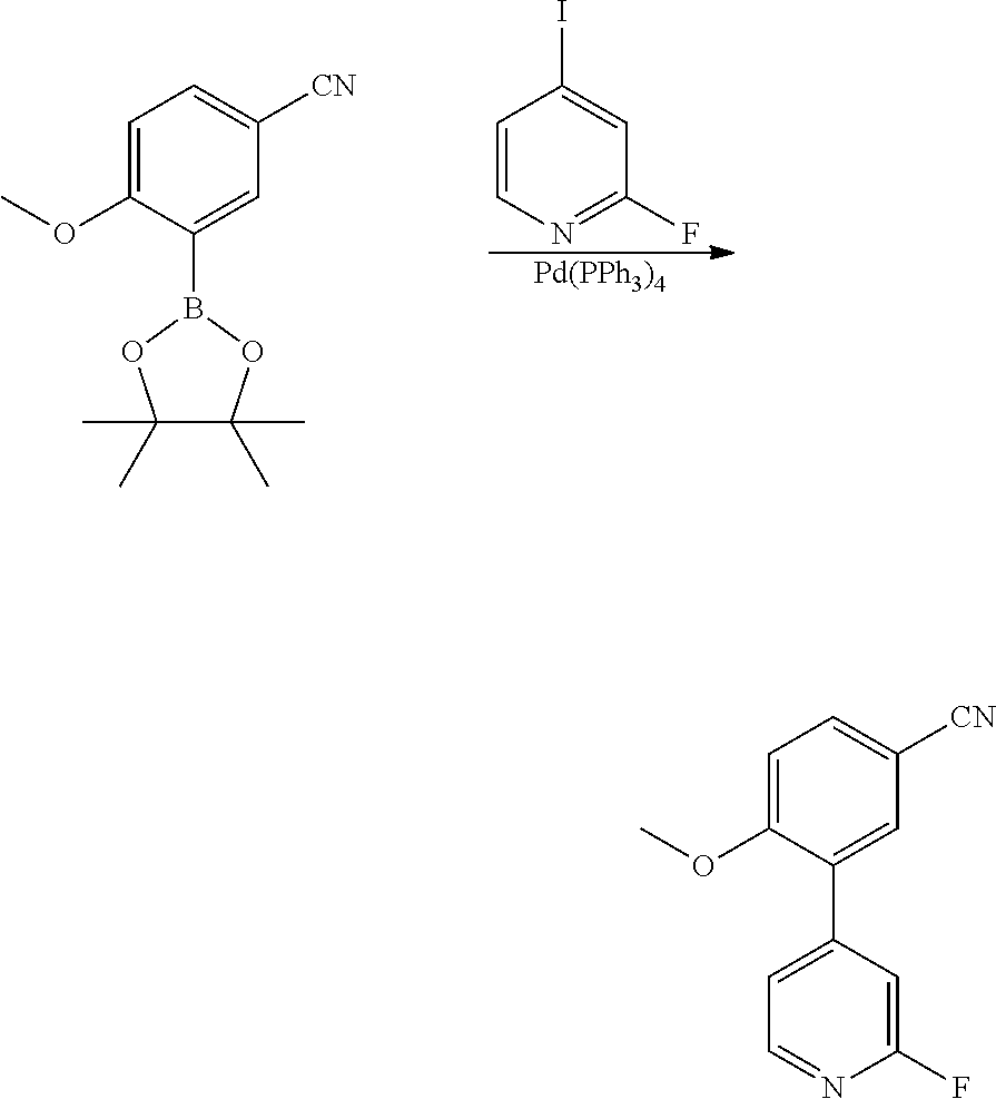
C1=CN=C(F)C=C1I.[Pd(PPh3)4].C1=C(OC)C(B2OC(C)(C)C(C)(C)O2)=CC([CN])=C1.C1=C(OC)C(C2=CC=NC(F)=C2)=CC([CN])=C1
